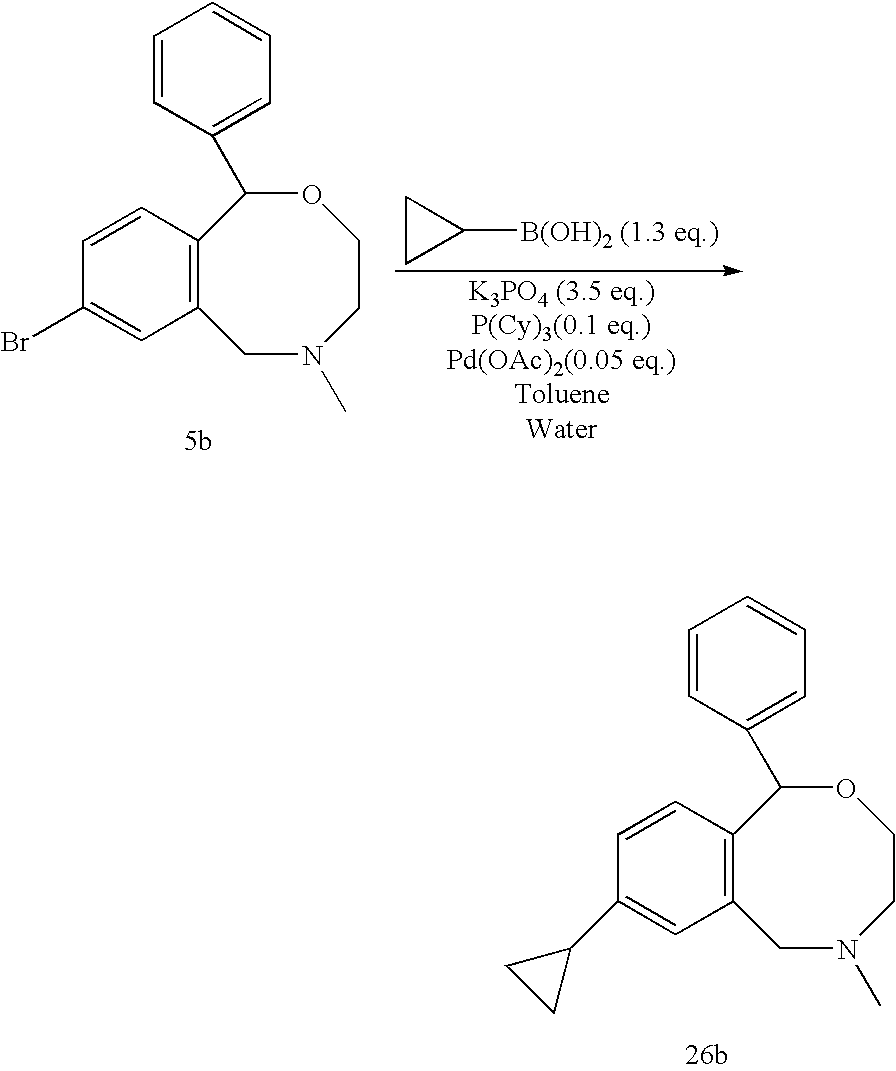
C12=C(C=CC(C3CC3)=C1)C(C1=CC=CC=C1)OCCN(C)C2.C12=C(C=CC(Br)=C1)C(C1=CC=CC=C1)OCCN(C)C2.C1CC1[B(OH)2 (1.3 eq.)]
